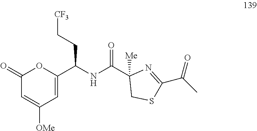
C1(=O)C=C([OMe])C=C(C(NC(C2([Me])CSC(C(C)=O)=N2)=O)CC[CF3])O1
